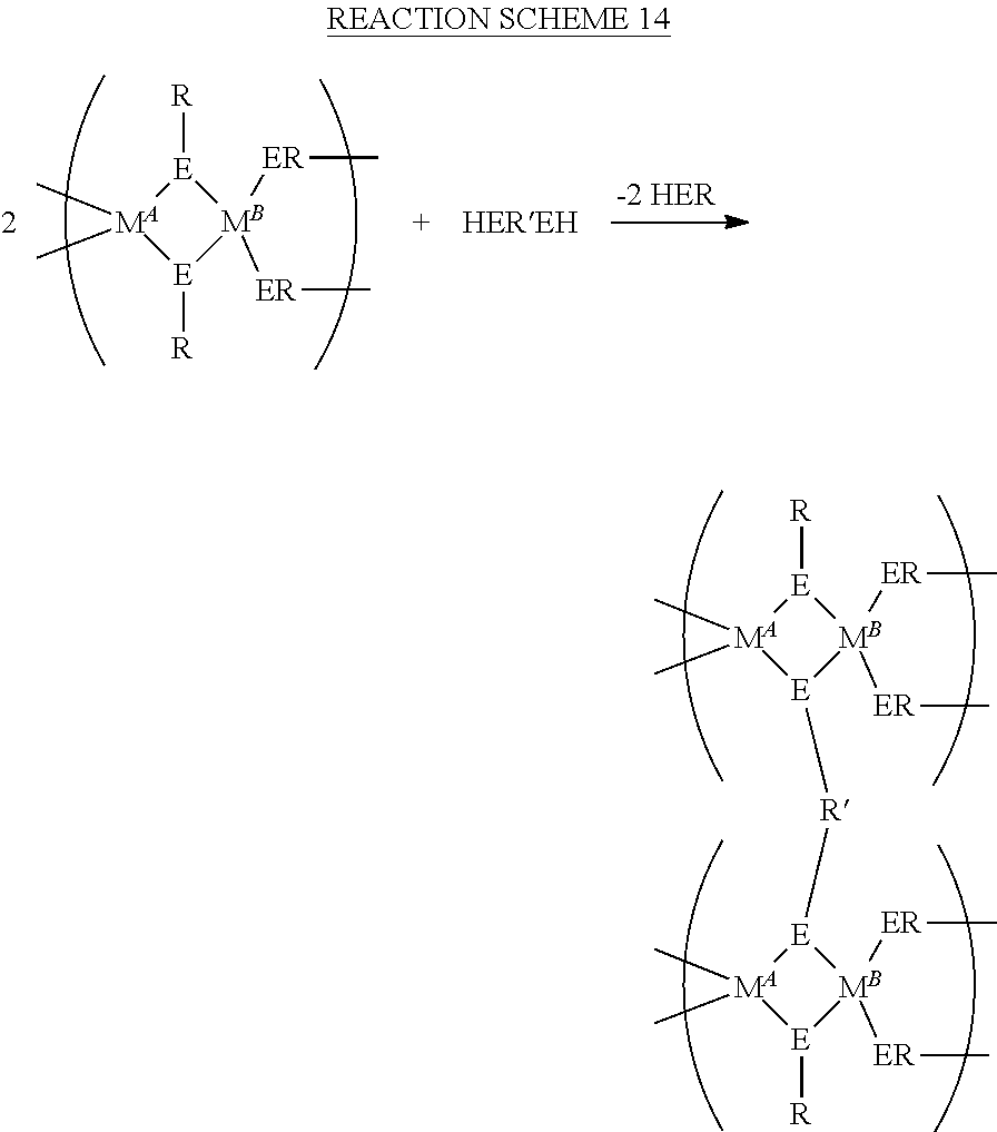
C[ER][MB]1([ER]C)[E]([R])[MA](C)(C)[E]1[R].C[ER][MB]1([ER]C)[E]([R])[MA](C)(C)[E]1[R][E]1[MB]([ER]C)([ER]C)[E]([R])[MA]1(C)C
